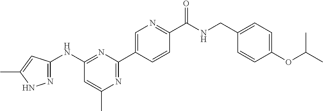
N1=C(C2=CN=C(C(NCC3=CC=C(OC(C)C)C=C3)=O)C=C2)N=C(NC2=NNC(C)=C2)C=C1C
